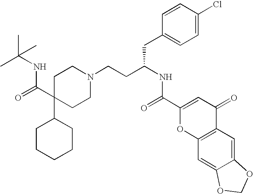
C1CCCCC1C1(C(=O)NC(C)(C)C)CCN(CCC(NC(=O)C2=CC(=O)C3=C(O2)C=C2C(=C3)OCO2)CC2=CC=C(Cl)C=C2)CC1
